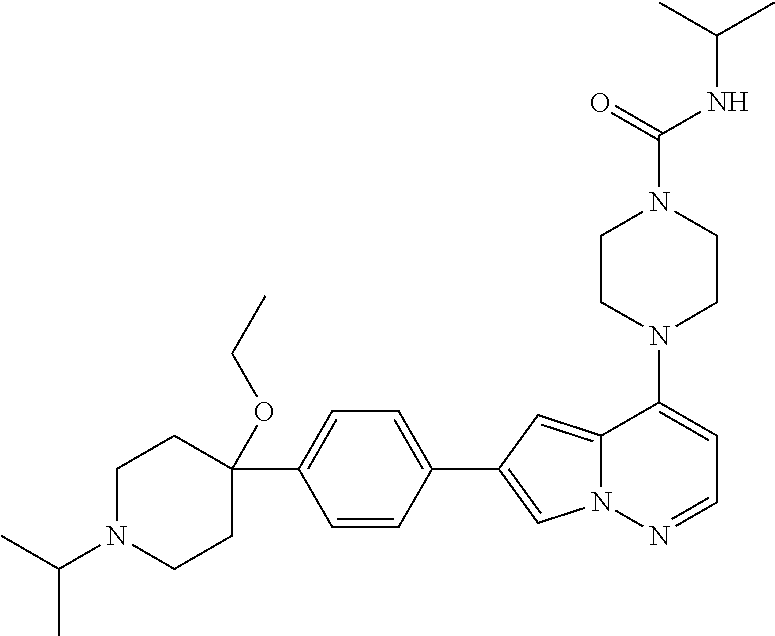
N1(C2=CC=NN3C2=CC(C2=CC=C(C4(OCC)CCN(C(C)C)CC4)C=C2)=C3)CCN(C(NC(C)C)=O)CC1
